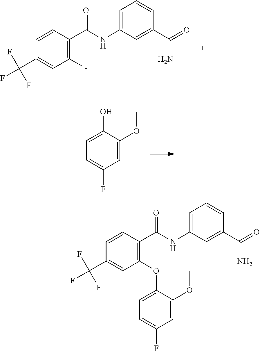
C1=CC(C(NC2=CC=CC(C(=O)N)=C2)=O)=C(F)C=C1C(F)(F)F.C1=C(OC)C(O)=CC=C1F.C1=CC(C(NC2=CC=CC(C(=O)N)=C2)=O)=C(OC2=CC=C(F)C=C2OC)C=C1C(F)(F)F
